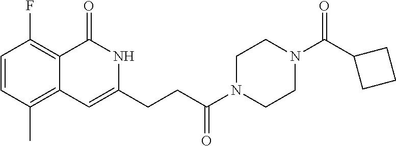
C1CN(C(CCC2=CC3=C(C)C=CC(F)=C3C(=O)N2)=O)CCN1C(C1CCC1)=O
